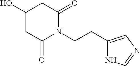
C1C(=O)N(CCC2=CN=CN2)C(=O)CC1O
